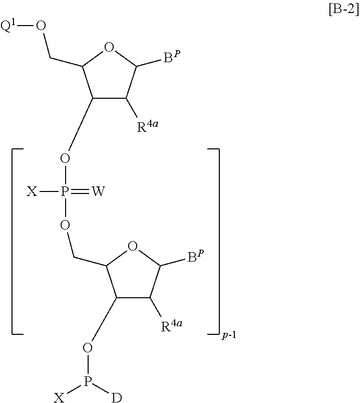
C1(OP(OCC2C(OP([X])[D])C([R4a])C([BP])O2)(=[W])[X])C([R4a])C([BP])OC1CO[Q1]
